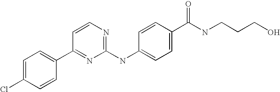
C1=C(Cl)C=CC(C2=NC(NC3=CC=C(C(NCCCO)=O)C=C3)=NC=C2)=C1
